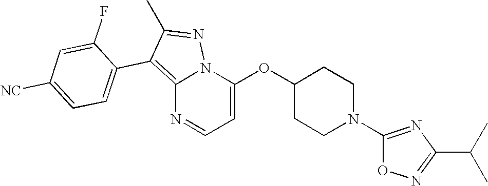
C12=C(C3=CC=C([NC])C=C3F)C(C)=NN1C(OC1CCN(C3=NC(C(C)C)=NO3)CC1)=CC=N2
